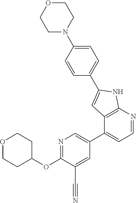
N1=C(OC2CCOCC2)C(C#N)=CC(C2=CC=NC3=C2C=C(C2=CC=C(N4CCOCC4)C=C2)N3)=C1
